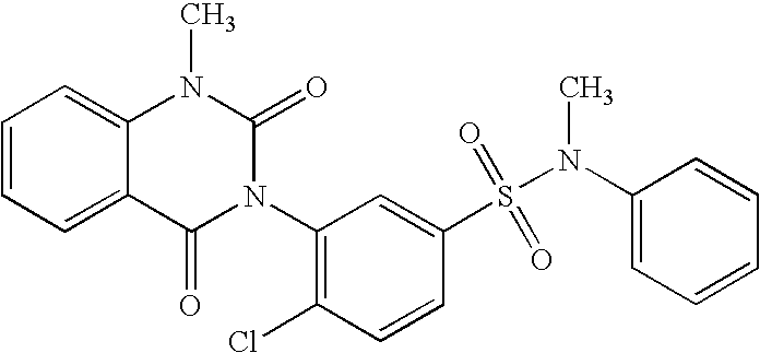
C12=CC=CC=C1N(C)C(=O)N(C1=C(Cl)C=CC(S(N(C)C3=CC=CC=C3)(=O)=O)=C1)C2=O
